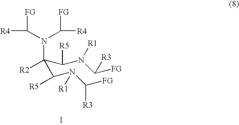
C(C(N([R1])C([FG])[R3])[R5])(C(N([R1])C([FG])[R3])[R5])(N(C([R4])[FG])C([FG])[R4])[R2].I
